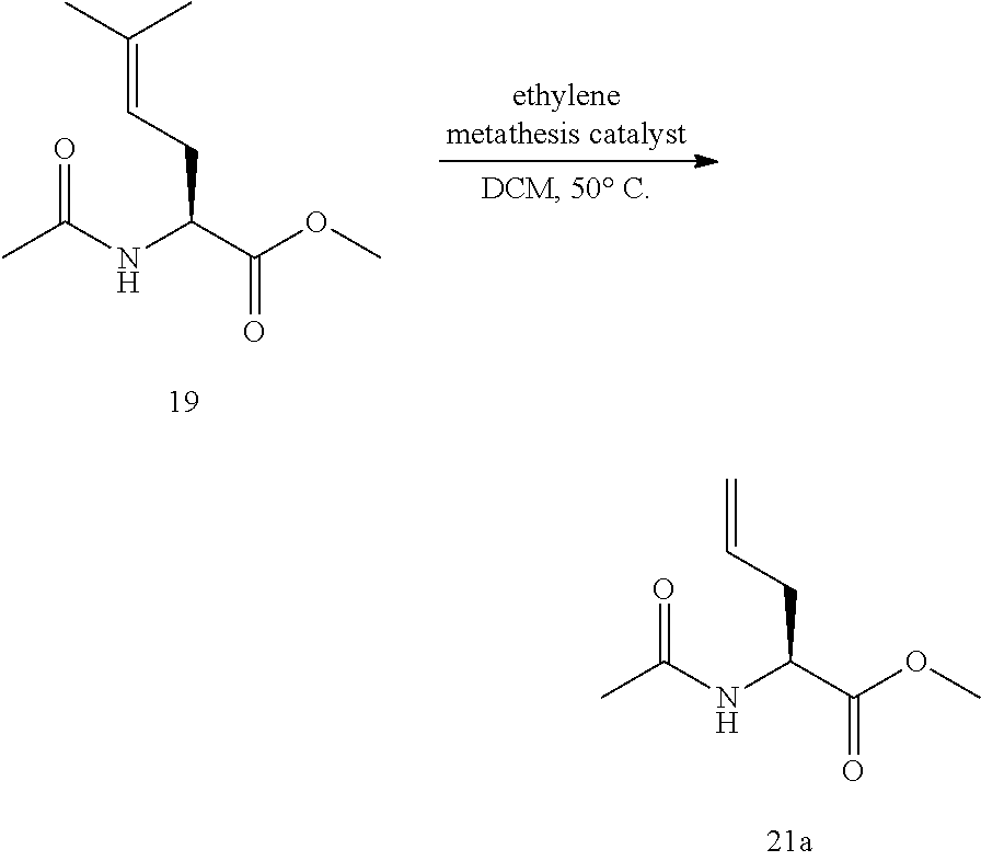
CC(NC(C(OC)=O)CC=C(C)C)=O.CC(NC(C(OC)=O)CC=C)=O
